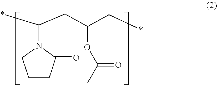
C1CC(=O)N(C(*)CC(C*)OC(C)=O)C1
